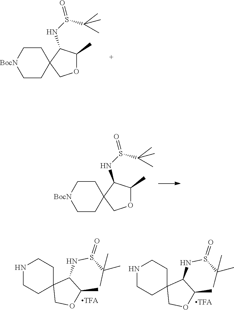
C1C[BocN]CCC12COC(C)C2NS(=O)C(C)(C)C.C1C[BocN]CCC12COC(C)C2NS(=O)C(C)(C)C.N1CCC2(CC1)COC(C)C2NS(C(C)(C)C)=O.N1CCC2(CC1)COC(C)C2NS(C(C)(C)C)=O
